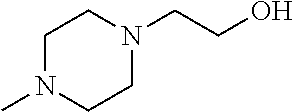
C1N(C)CCN(CCO)C1
